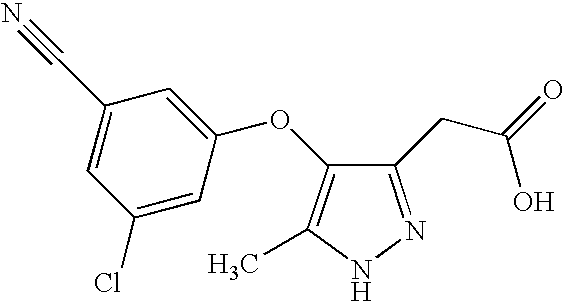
C1(Cl)=CC(OC2=C(C)NN=C2CC(O)=O)=CC(C#N)=C1
